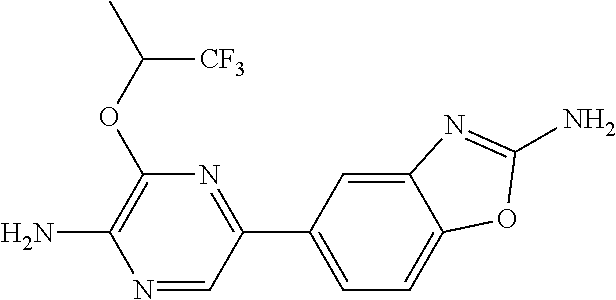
C1(OC(C)[CF3])=C(N)N=CC(C2=CC=C3C(=C2)N=C(N)O3)=N1
